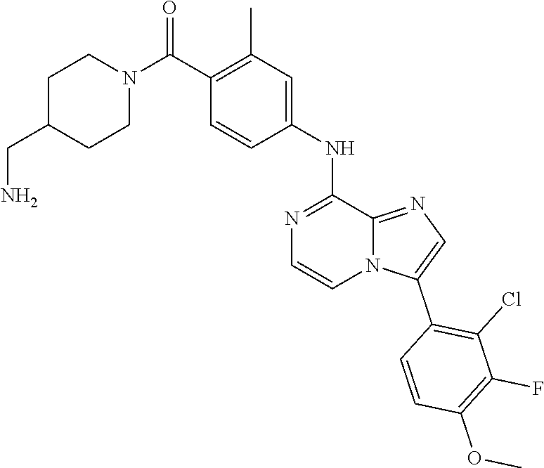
C1C(CN)CCN(C(C2=C(C)C=C(NC3=NC=CN4C3=NC=C4C3=C(Cl)C(F)=C(OC)C=C3)C=C2)=O)C1
